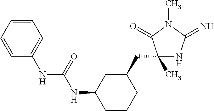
C1=CC=CC(NC(=O)NC2CCCC(CC3(C)NC(=N)N(C)C3=O)C2)=C1
